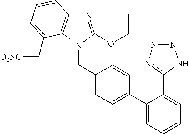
C1(CN2C3=C(N=C2OCC)C=CC=C3C[O2NO])=CC=C(C2=CC=CC=C2C2=NN=NN2)C=C1
